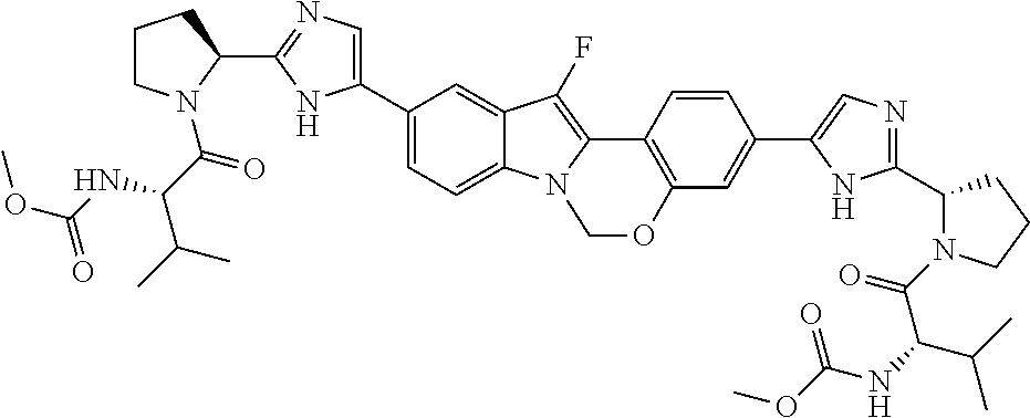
C1(C2=CN=C(C3CCCN3C(C(C(C)C)NC(OC)=O)=O)N2)=CC=C2C(=C1)C(F)=C1N2COC2=C1C=CC(C1=CN=C(C3N(C(C(C(C)C)NC(OC)=O)=O)CCC3)N1)=C2
